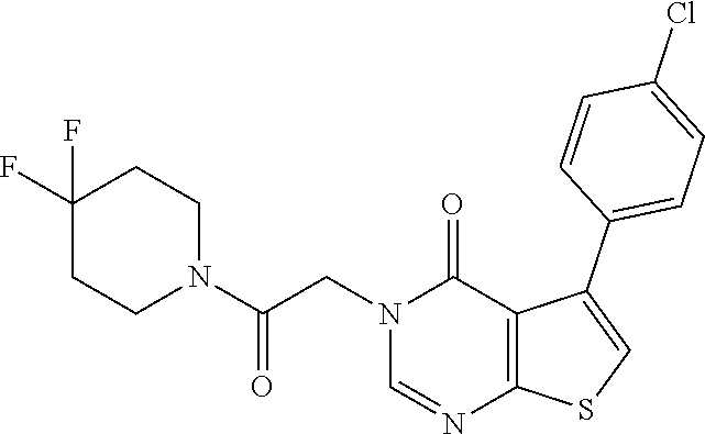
C1=NC2=C(C(=O)N1CC(N1CCC(F)(F)CC1)=O)C(C1=CC=C(Cl)C=C1)=CS2
